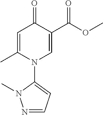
C1=C(C)N(C2=CC=NN2C)C=C(C(OC)=O)C1=O
